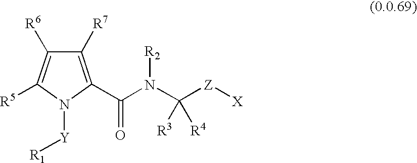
C1([R7])=C(C(N(C([Z][X])([R3])[R4])[R2])=O)N([Y][R1])C([R5])=C1[R6]
